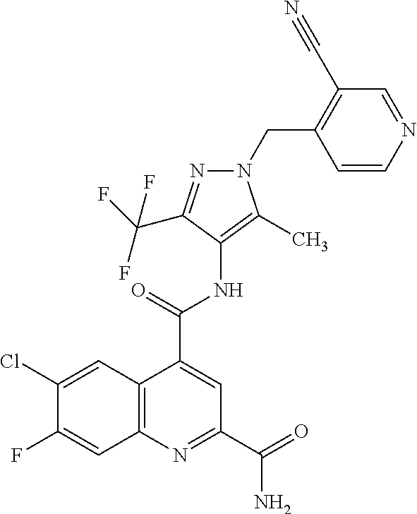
C12=C(N=C(C(=O)N)C=C1C(=O)NC1=C(C)N(CC3=C(C#N)C=NC=C3)N=C1C(F)(F)F)C=C(F)C(Cl)=C2
